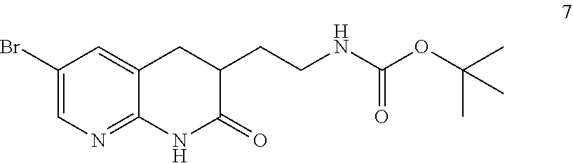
C1(Br)=CN=C2C(=C1)CC(CCNC(OC(C)(C)C)=O)C(=O)N2
